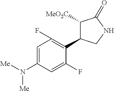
C1=C(N([Me])[Me])C=C(F)C(C2C([MeO2C])C(=O)NC2)=C1F
